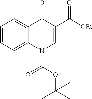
C1=CC=C2C(=C1)C(=O)C(C([OEt])=O)=CN2C(OC(C)(C)C)=O
